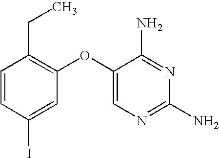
C1=CC(I)=CC(OC2=CN=C(N)N=C2N)=C1CC
